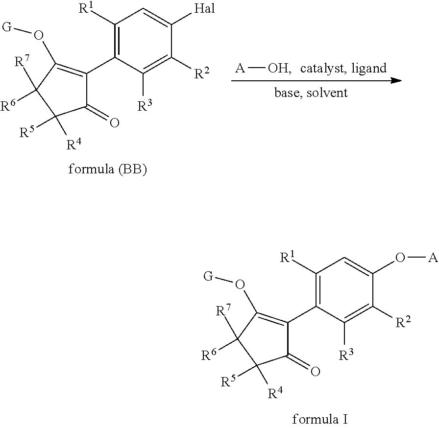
C1([R1])=C(C2=C(O[G])C([R7])([R6])C([R4])([R5])C2=O)C([R3])=C([R2])C(O[A])=C1.C1([R1])=C(C2=C(O[G])C([R7])([R6])C([R4])([R5])C2=O)C([R3])=C([R2])C([Hal])=C1.[A][OH]
